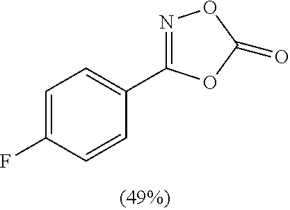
C1=C(F)C=CC(C2=NOC(=O)O2)=C1
